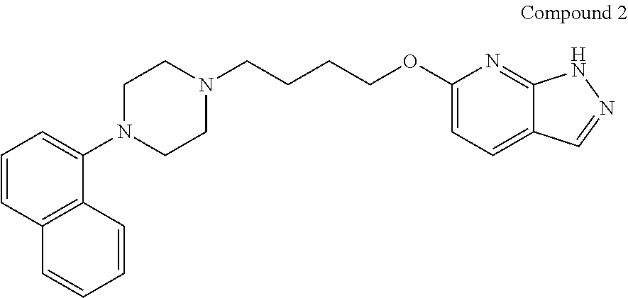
C1=CC2=C(C(N3CCN(CCCCOC4=CC=C5C(=N4)NN=C5)CC3)=C1)C=CC=C2
